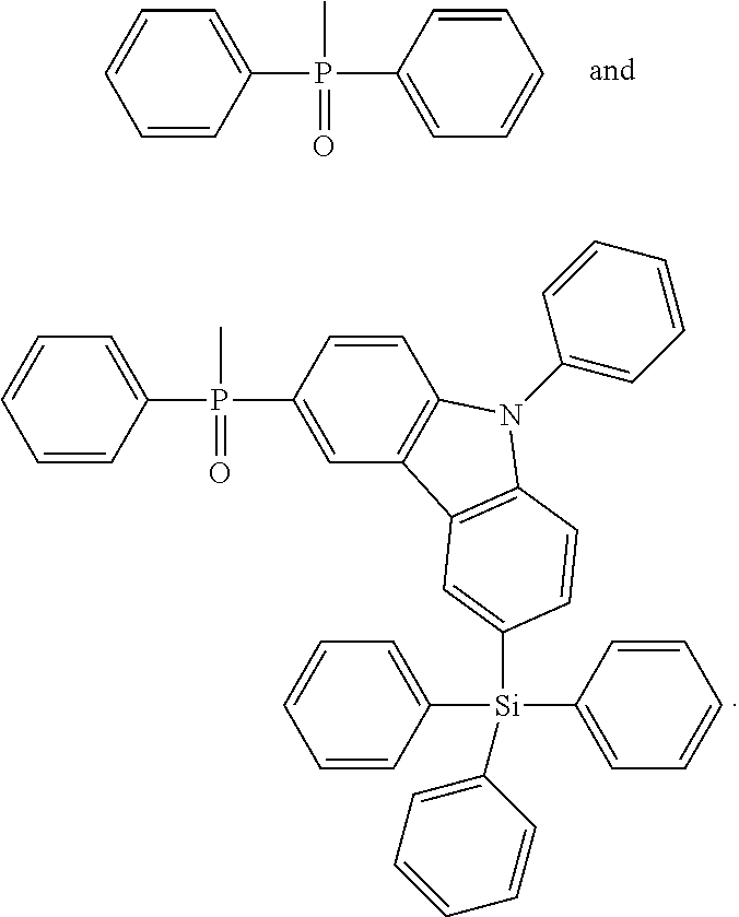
C1=CC(P(C2=CC=CC=C2)(C)=O)=CC=C1.C1=CC(P(C2=CC3=C(C=C2)N(C2=CC=CC=C2)C2=C3C=C([Si](C3=CC=CC=C3)(C3=CC=CC=C3)C3=CC=CC=C3)C=C2)(C)=O)=CC=C1
